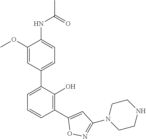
C1(NC(C)=O)=CC=C(C2=CC=CC(C3=CC(N4CCNCC4)=NO3)=C2O)C=C1OC
